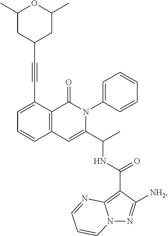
C1=C(C#CC2CC(C)OC(C)C2)C2=C(C=C1)C=C(C(C)NC(C1=C3N(N=C1[NH2])C=CC=N3)=O)N(C1=CC=CC=C1)C2=O
